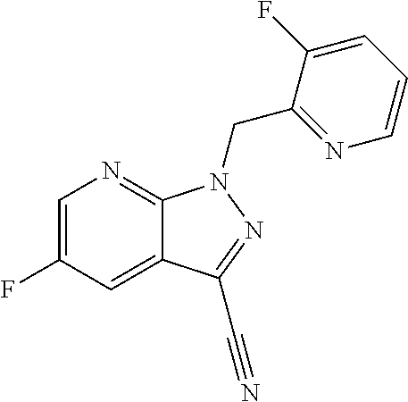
C1=C(F)C=C2C(=N1)N(CC1=NC=CC=C1F)N=C2C#N
